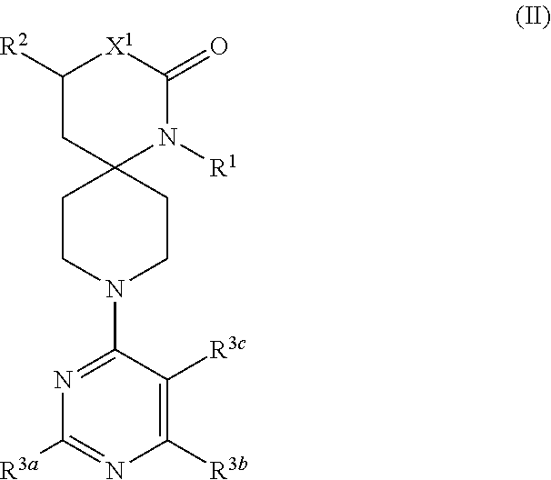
N1=C(N2CCC3(N([R1])C(=O)[X1]C([R2])C3)CC2)C([R3c])=C([R3b])N=C1[R3a]
